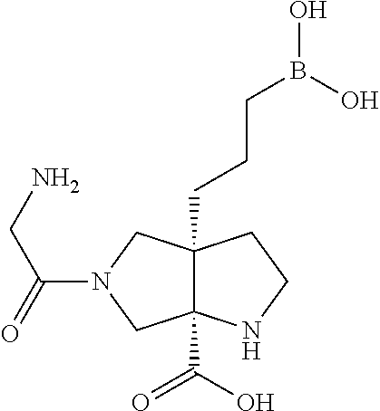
C12(C(=O)O)C(CCCB(O)O)(CN(C(CN)=O)C1)CCN2
